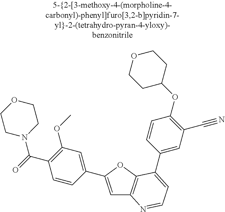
C1=C(C2=CC(OC)=C(C(=O)N3CCOCC3)C=C2)OC2=C1N=CC=C2C1=CC(C#N)=C(OC2CCOCC2)C=C1
